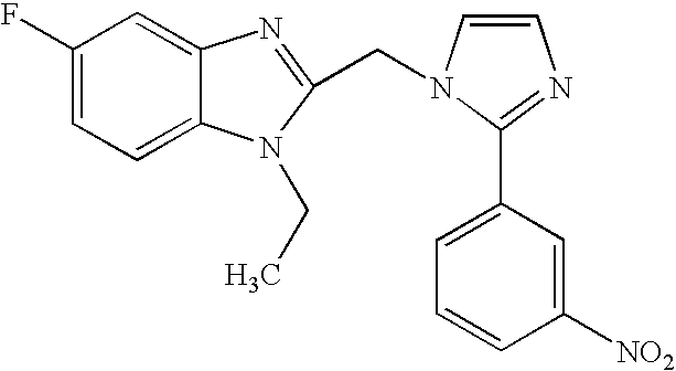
C1(F)=CC=C2C(=C1)N=C(CN1C=CN=C1C1=CC=CC([NO2])=C1)N2CC
